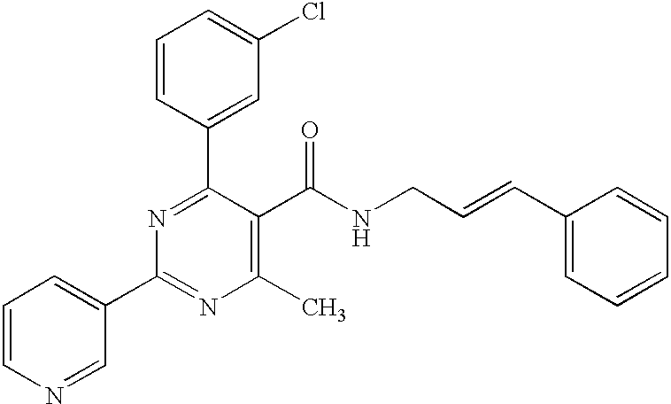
C1=CC(C2=NC(C3=CC=CN=C3)=NC(C)=C2C(NCC=CC2=CC=CC=C2)=O)=CC(Cl)=C1
